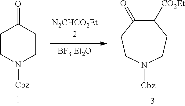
C1CN([Cbz])CCC1=O.C1([CO2Et])C(=O)CCN([Cbz])CC1
